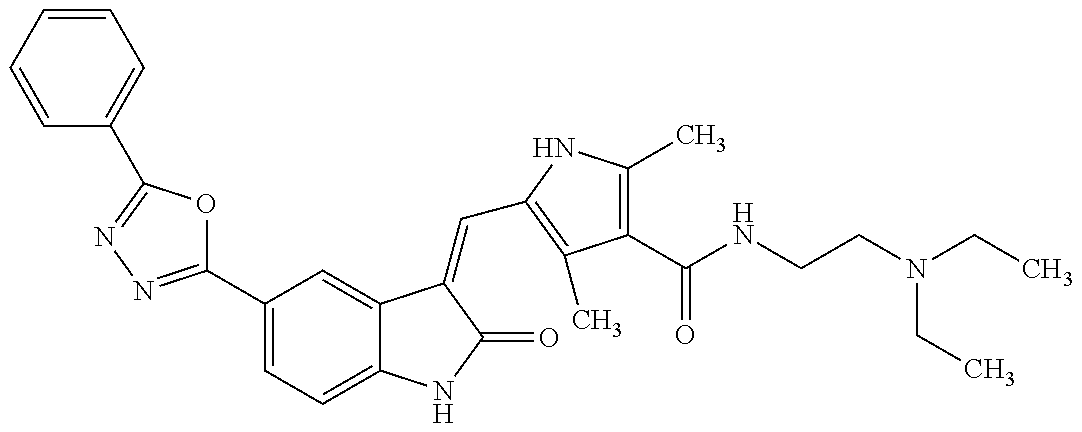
C1=CC=CC=C1C1=NN=C(C2=CC=C3C(=C2)C(=CC2=C(C)C(C(NCCN(CC)CC)=O)=C(C)N2)C(=O)N3)O1
